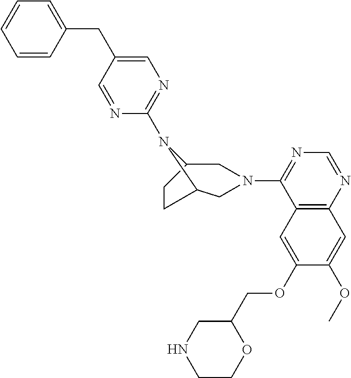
C1=CC(CC2=CN=C(N3C4CN(C5=NC=NC6=C5C=C(OCC5CNCCO5)C(OC)=C6)CC3CC4)N=C2)=CC=C1
